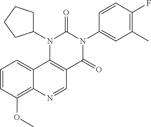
C1=CC(OC)=C2C(=C1)C1=C(C=N2)C(=O)N(C2=CC(C)=C(F)C=C2)C(=O)N1C1CCCC1
